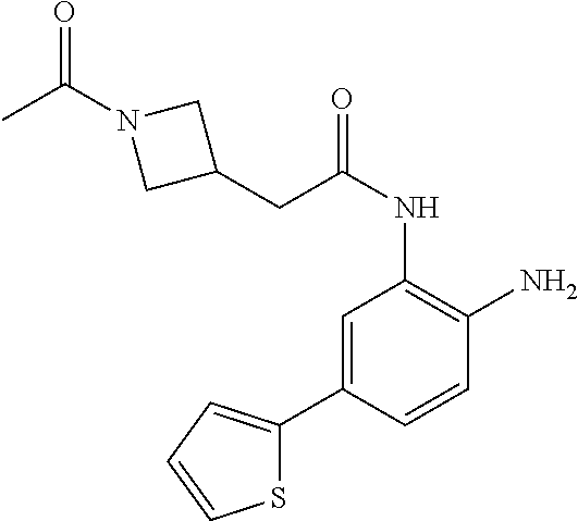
C1(C2=CC(NC(CC3CN(C(C)=O)C3)=O)=C(N)C=C2)=CC=CS1
